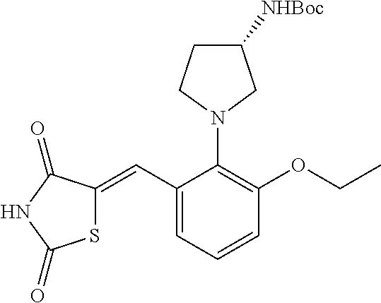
S1C(=CC2=CC=CC(OCC)=C2N2CC([NHBoc])CC2)C(=O)NC1=O
